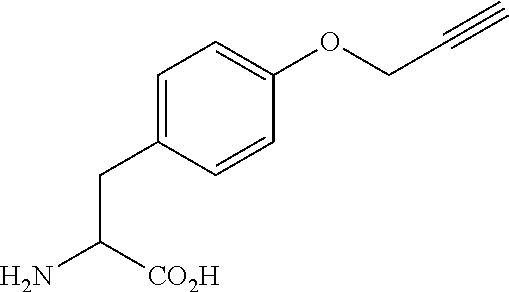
C1=C(CC([CO2H])N)C=CC(OCC#C)=C1
